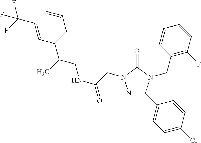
C1=C(C(F)(F)F)C=CC=C1C(CNC(=O)CN1N=C(C2=CC=C(Cl)C=C2)N(CC2=C(F)C=CC=C2)C1=O)C
